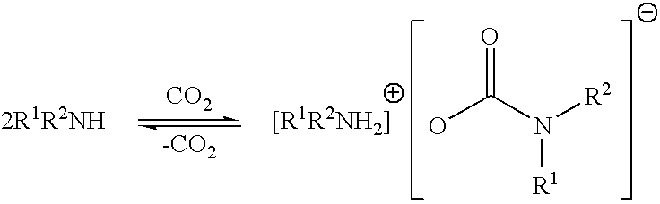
[CO2].[-CO2].OC(N([R2])[R1])=O
